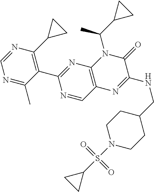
C1=NC(C2CC2)=C(C2=NC3=C(C=N2)N=C(NCC2CCN(S(C4CC4)(=O)=O)CC2)C(=O)N3C(C2CC2)C)C(C)=N1
